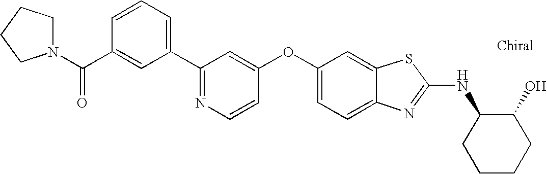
N1=C(C2=CC=CC(C(=O)N3CCCC3)=C2)C=C(OC2=CC=C3C(=C2)SC(NC2CCCCC2O)=N3)C=C1
